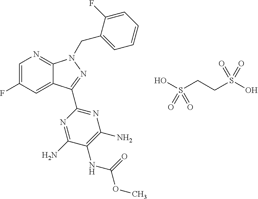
C1=C(F)C=C2C(=N1)N(CC1=CC=CC=C1F)N=C2C1=NC(N)=C(NC(OC)=O)C(N)=N1.OS(CCS(O)(=O)=O)(=O)=O
